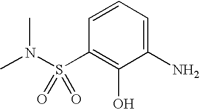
CN(S(C1=C(O)C(N)=CC=C1)(=O)=O)C
